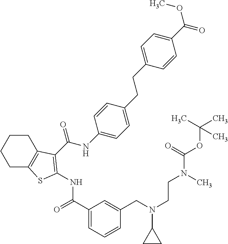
C1(C(=O)NC2=C(C(NC3=CC=C(CCC4=CC=C(C(OC)=O)C=C4)C=C3)=O)C3=C(CCCC3)S2)=CC=CC(CN(CCN(C(=O)OC(C)(C)C)C)C2CC2)=C1
